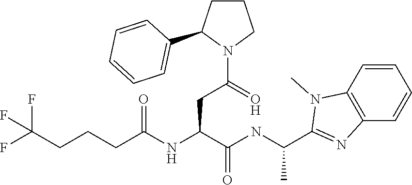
N1(C)C(C(NC(C(NC(CCCC(F)(F)F)=O)CC(N2C(C3=CC=CC=C3)CCC2)=O)=O)C)=NC2=C1C=CC=C2
